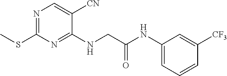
C1(NCC(NC2=CC=CC([CF3])=C2)=O)=NC(SC)=NC=C1[CN]
